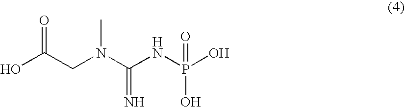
OC(CN(C(NP(O)(O)=O)=N)C)=O
